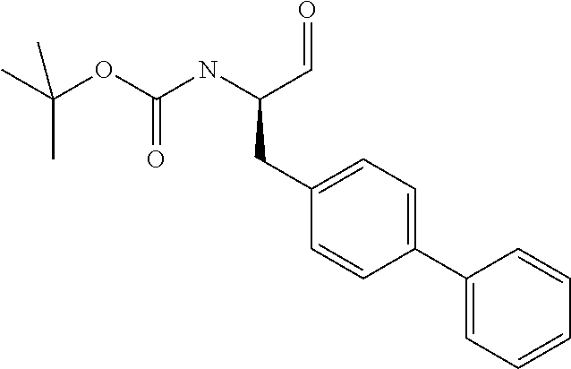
C(OC(NC(C=O)CC1=CC=C(C2=CC=CC=C2)C=C1)=O)(C)(C)C
